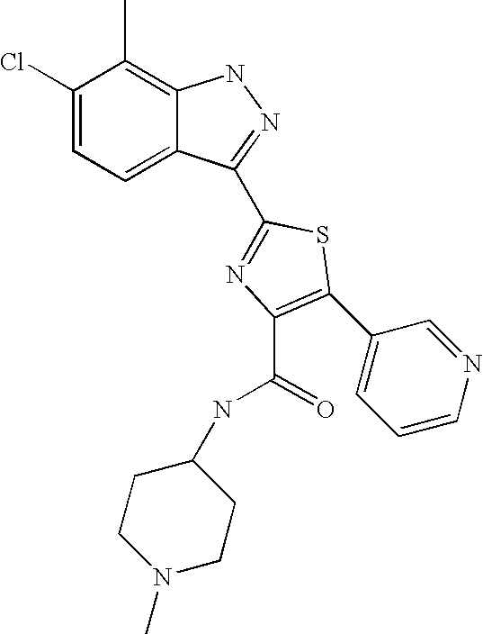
C1(Cl)=CC=C2C(=C1C)NN=C2C1=NC(C(NC2CCN(C)CC2)=O)=C(C2=CC=CN=C2)S1
